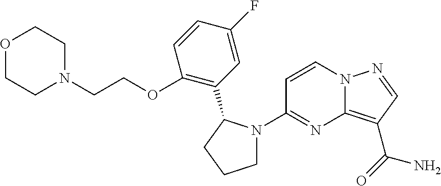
C1=CN2C(=C(C(N)=O)C=N2)N=C1N1CCCC1C1=C(OCCN2CCOCC2)C=CC(F)=C1
